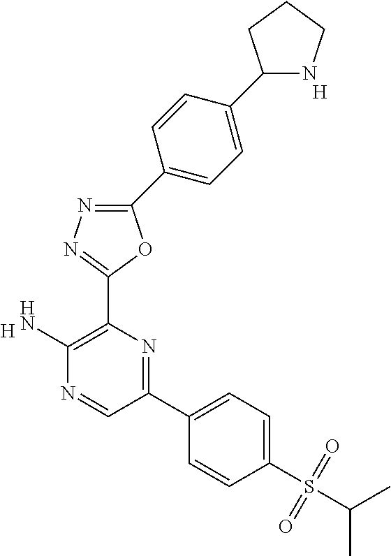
[H].C1(N)=C(C2=NN=C(C3=CC=C(C4NCCC4)C=C3)O2)N=C(C2=CC=C(S(C(C)C)(=O)=O)C=C2)C=N1.[H]
